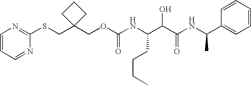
N(C(C(C(NC(C1=CC=CC=C1)C)=O)O)CCCC)C(OCC1(CSC2=NC=CC=N2)CCC1)=O
